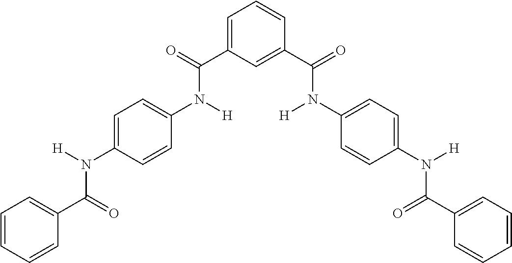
C1=C(C(N(C2=CC=C(N(C(C3=CC=CC=C3)=O)[H])C=C2)[H])=O)C=C(C(N(C2=CC=C(N(C(C3=CC=CC=C3)=O)[H])C=C2)[H])=O)C=C1
